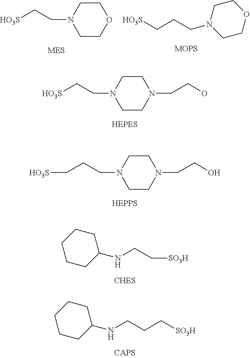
N1(CC[HO3S])CCOCC1.[HO3S]CCCN1CCOCC1.[MOPS].N1(CC[HO3S])CCN(CCO)CC1.N1(CCC[HO3S])CCN(CCO)CC1.C1C(NCC[SO3H])CCCC1.C1C(NCCC[SO3H])CCCC1
